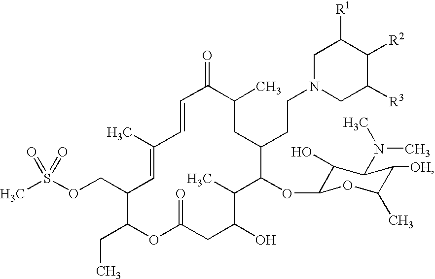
O(CC1C(CC)OC(=O)CC(O)C(C)C(OC2C(O)C(N(C)C)C([OH])C(C)O2)C(CCN2CC([R3])C([R2])C([R1])C2)CC(C)C(=O)C=CC(C)=C1)S(C)(=O)=O
